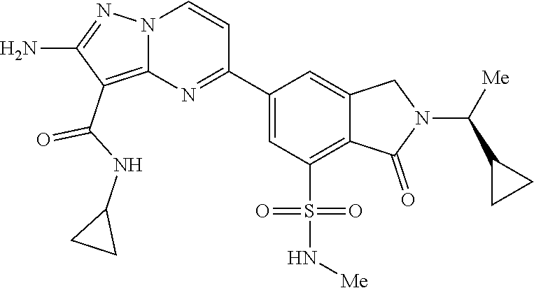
C1(C2=NC3=C(C(NC4CC4)=O)C(N)=NN3C=C2)=CC(S(N[Me])(=O)=O)=C2C(=C1)CN(C([Me])C1CC1)C2=O
